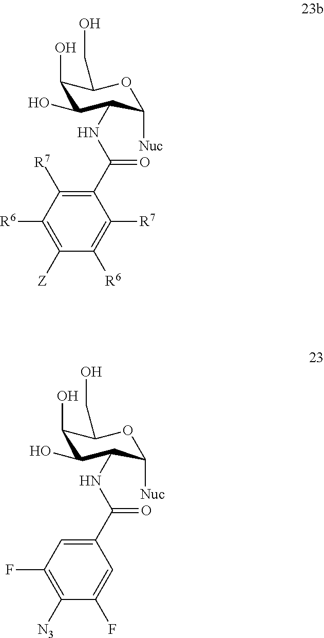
C1(C(NC2C(O)C(O)C(CO)OC2[Nuc])=O)=C([R7])C([R6])=C([Z])C([R6])=C1[R7].C1(C(NC2C(O)C(O)C(CO)OC2[Nuc])=O)=CC(F)=C([N3])C(F)=C1
